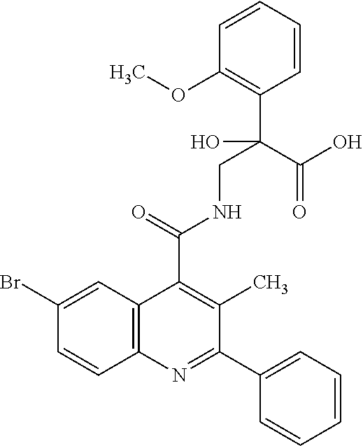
C1=CC2=C(C=C1Br)C(C(=O)NCC(C(O)=O)(C1=C(OC)C=CC=C1)O)=C(C)C(C1=CC=CC=C1)=N2
